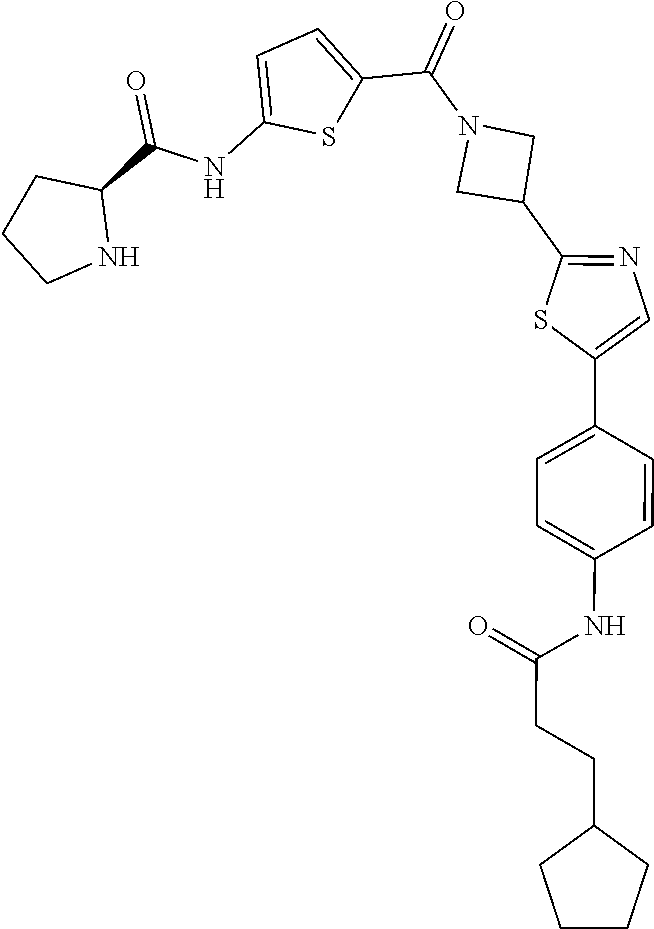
C1CNC(C(NC2=CC=C(C(=O)N3CC(C4=NC=C(C5=CC=C(NC(=O)CCC6CCCC6)C=C5)S4)C3)S2)=O)C1
